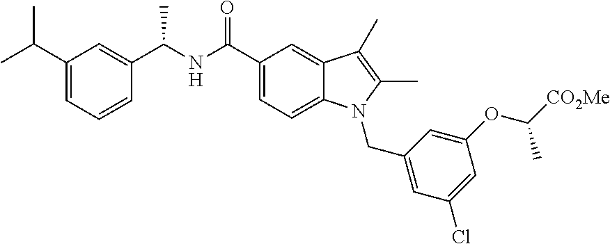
C(NC(C1=CC=C2C(=C1)C(C)=C(C)N2CC1=CC(Cl)=CC(OC([CO2Me])C)=C1)=O)(C1=CC(C(C)C)=CC=C1)C
